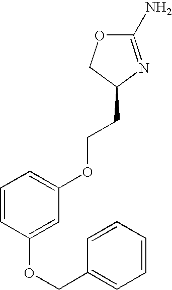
C1(N)=NC(CCOC2=CC=CC(OCC3=CC=CC=C3)=C2)CO1
